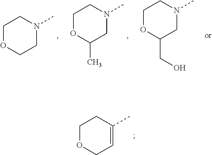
C1OCC=C(C)C1.C1OC(C)CN(C)C1.C1OCCN(C)C1.C1OC(CO)CN(C)C1
